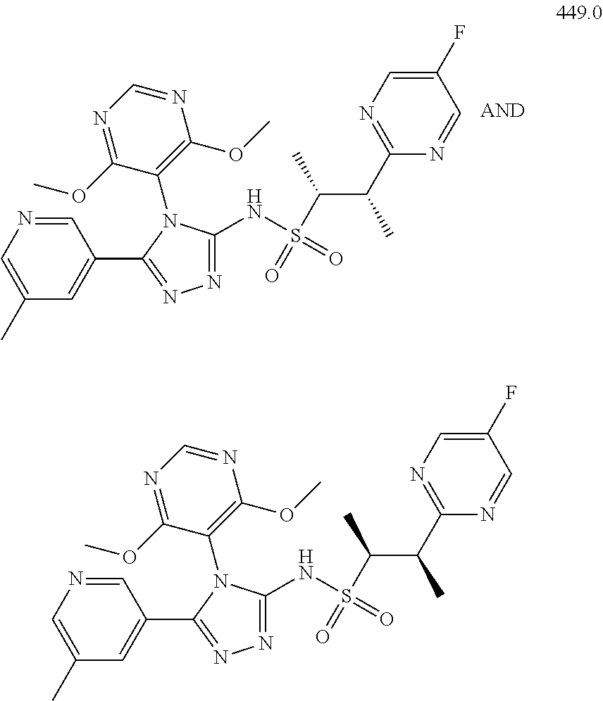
N1=C(NS(=O)(=O)C(C)C(C2=NC=C(F)C=N2)C)N(C2=C(OC)N=CN=C2OC)C(C2=CC(C)=CN=C2)=N1.N1=C(NS(=O)(=O)C(C)C(C2=NC=C(F)C=N2)C)N(C2=C(OC)N=CN=C2OC)C(C2=CC(C)=CN=C2)=N1
